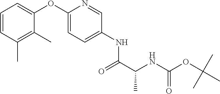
C1=CC(C)=C(C)C(OC2=CC=C(NC(C(NC(OC(C)(C)C)=O)C)=O)C=N2)=C1
